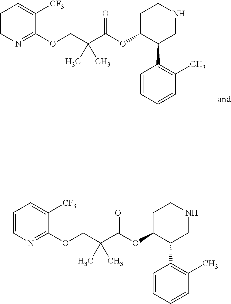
C1=CN=C(OCC(C(OC2C(C3=C(C)C=CC=C3)CNCC2)=O)(C)C)C([CF3])=C1.C1=CN=C(OCC(C(OC2C(C3=C(C)C=CC=C3)CNCC2)=O)(C)C)C([CF3])=C1
